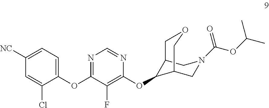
C1([NC])=CC=C(OC2=NC=NC(OC3C4CN(C(OC(C)C)=O)CC3COC4)=C2F)C(Cl)=C1
